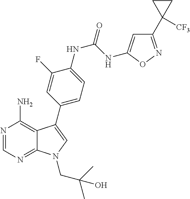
N1=CN=C2C(=C1N)C(C1=CC=C(NC(NC3=CC(C4([CF3])CC4)=NO3)=O)C(F)=C1)=CN2CC(C)(C)O
